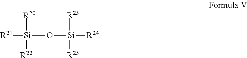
[Si](O[Si]([R24])([R25])[R23])([R21])([R20])[R22]
